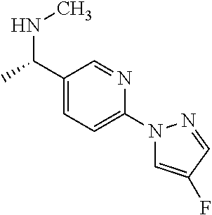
C1(C(C)NC)=CC=C(N2C=C(F)C=N2)N=C1
